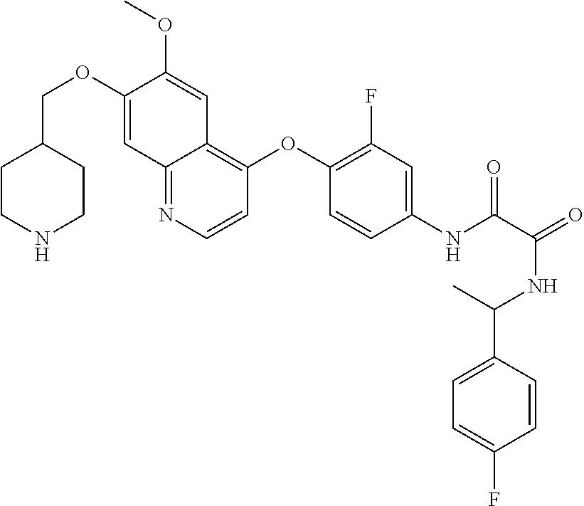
C1(COC2=CC3=NC=CC(OC4=C(F)C=C(NC(=O)C(NC(C5=CC=C(F)C=C5)C)=O)C=C4)=C3C=C2OC)CCNCC1
